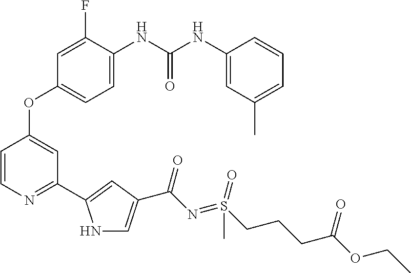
C1=C(NC(NC2=CC(C)=CC=C2)=O)C(F)=CC(OC2=CC(C3=CC(C(N=S(CCCC(OCC)=O)(=O)C)=O)=CN3)=NC=C2)=C1
